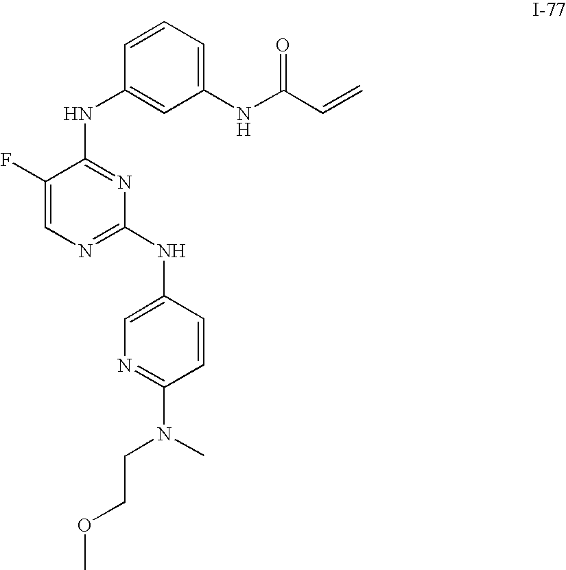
C1(F)=CN=C(NC2=CN=C(N(CCOC)C)C=C2)N=C1NC1=CC(NC(C=C)=O)=CC=C1
